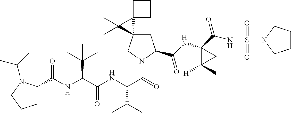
C(C(NC(C(=O)N1CC2(CC1C(NC1(C(NS(=O)(=O)N3CCCC3)=O)C([H])(C=C)C1)=O)C1(C2(C)C)CCC1)C(C)(C)C)=O)(C(C)(C)C)NC(=O)C1CCCN1C(C)C
